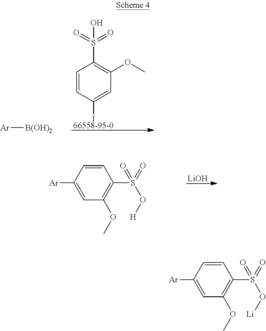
C1=CC([I66558-95-0])=CC(OC)=C1S(=O)(=O)O.[Ar][B(OH)2].[LiOH].C1=CC([Ar])=CC(OC)=C1S(=O)(=O)O[H].C1=CC([Ar])=CC(OC)=C1S(=O)(=O)O[Li]
